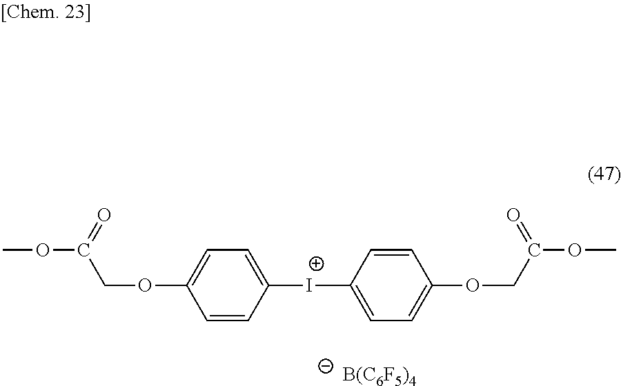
[B(C6F5)4].C1([I+]C2=CC=C(OCC(=O)OC)C=C2)=CC=C(OCC(OC)=O)C=C1
